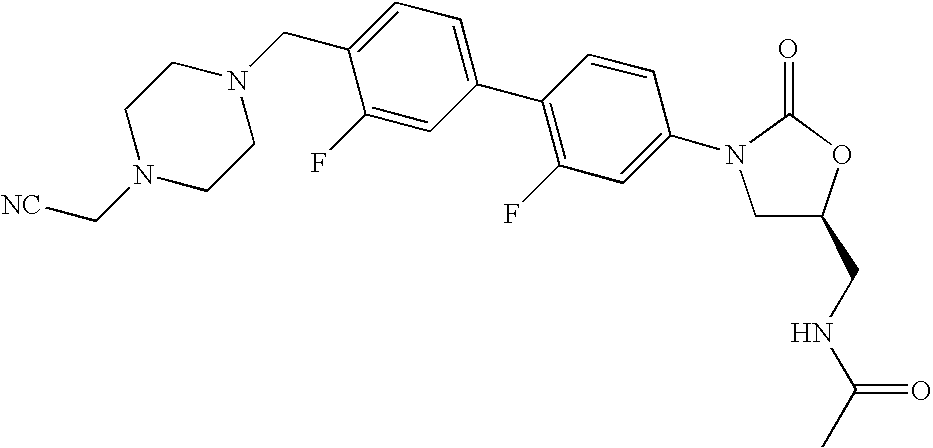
C(N1CCN(C[NC])CC1)C1=CC=C(C2=C(F)C=C(N3C(=O)OC(CNC(C)=O)C3)C=C2)C=C1F
